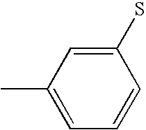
C1(S)=CC(C)=CC=C1
